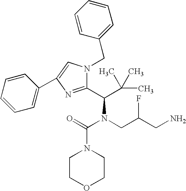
C1(C(C(C)(C)C)N(CC(CN)F)C(=O)N2CCOCC2)=NC(C2=CC=CC=C2)=CN1CC1=CC=CC=C1
